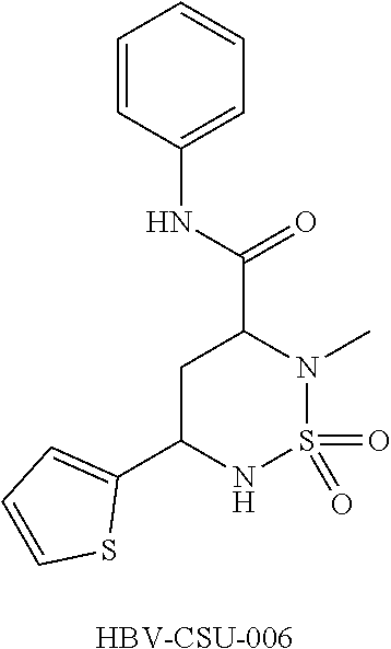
C1C(C2=CC=CS2)NS(=O)(=O)N(C)C1C(=O)NC1=CC=CC=C1.[HBV-CSU-006]
